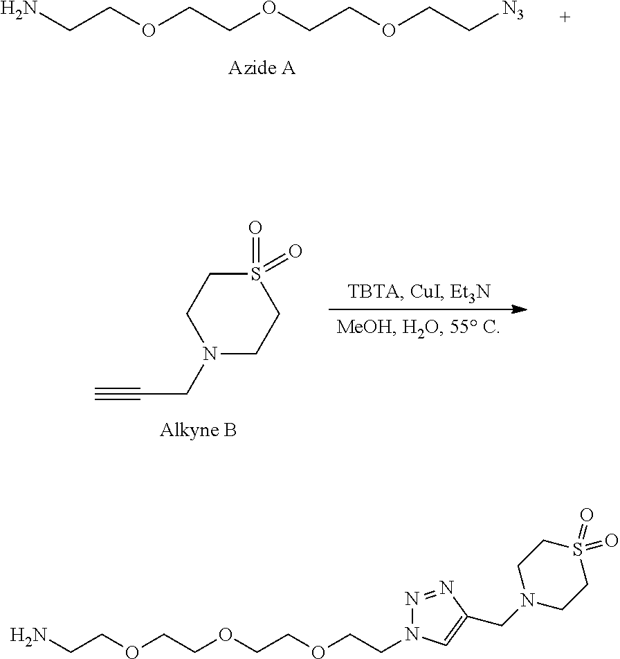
NCCOCCOCCOCC[N3].S1(=O)(=O)CCN(CC#C)CC1.S1(=O)(=O)CCN(CC2=CN(CCOCCOCCOCCN)N=N2)CC1
